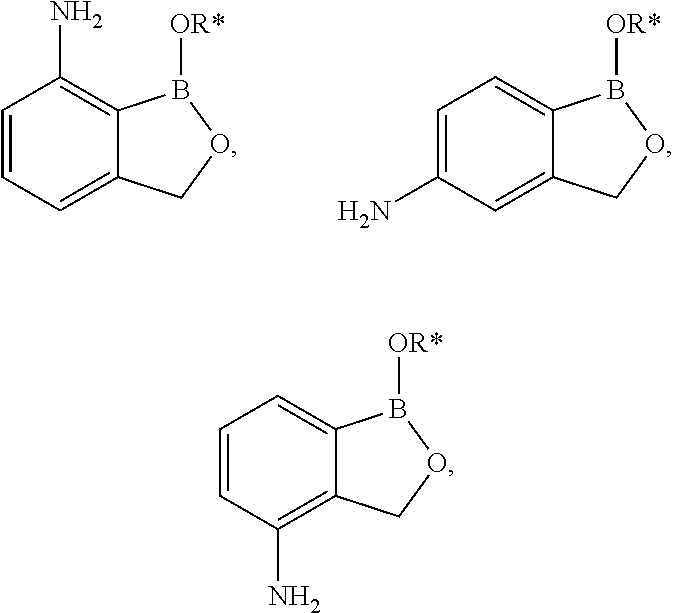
C1=CC=C2C(=C1N)B([OR*])OC2.C1=C(N)C=C2C(=C1)B([OR*])OC2.C1=CC(N)=C2C(=C1)B([OR*])OC2
